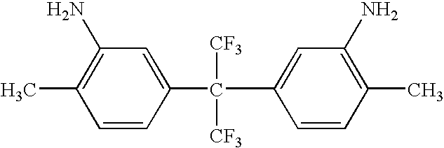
C1(C([CF3])([CF3])C2=CC(N)=C(C)C=C2)=CC(N)=C(C)C=C1
